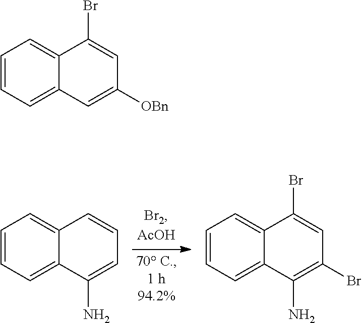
C1=CC=C2C(=C1)C=CC=C2N.C1=CC=C2C(=C1)C(Br)=CC(Br)=C2N.C1=CC=C2C(=C1)C(Br)=CC([OBn])=C2
